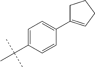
C1=C(C(C)(C)C)C=CC(C2=CCCC2)=C1
